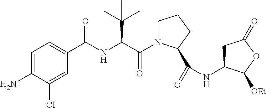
C1N(C(=O)C(C(C)(C)C)NC(=O)C2=CC=C(N)C(Cl)=C2)C(C(=O)NC2CC(=O)OC2[OEt])CC1
